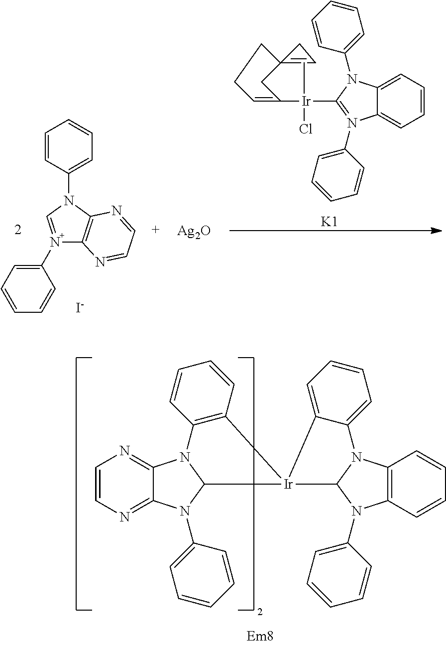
N1(C2=CC=CC=C2)=CN(C2=CC=CC=C2)C2=C1N=CC=N2.[Ag2O].[I-].C12=CC=CC=C1N(C1=CC=CC=C1)=C([Ir](C1=CCCC3(=CC3)C1)(Cl)C)N2C1=CC=CC=C1.[K1].C1=CN=C2C(=N1)N1C(N2C2=CC=CC=C2)[Ir]2(C3=C1C=CC=C3)C1N(C3=CC=CC=C3)C3=C(C=CC=C3)N1C1=CC=CC=C12
